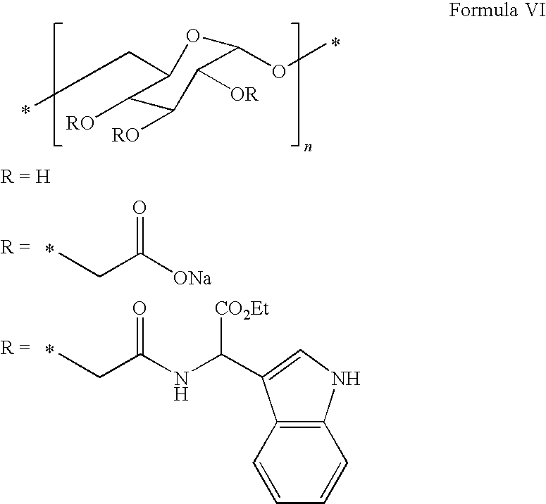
C1(OC)OC(CC)C([RO])C([RO])C1[OR].CCC([ONa])=O.CCC(NC([CO2Et])C1=CNC2=C1C=CC=C2)=O
